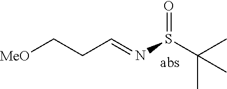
[MeO]CCC=NS(C(C)(C)C)=O
